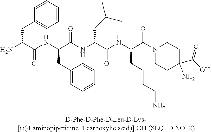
NC(C(NC(C(NC(C(NC(C(N1CCC(C([OH])=O)(N)CC1)=O)CCCCN)=O)CC(C)C)=O)CC1=CC=CC=C1)=O)CC1=CC=CC=C1
